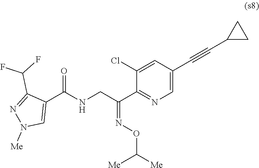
C1(C(NCC(C2=NC=C(C#CC3CC3)C=C2Cl)=NOC([Me])[Me])=O)=CN([Me])N=C1C(F)F
